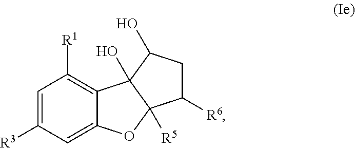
C1([R3])=CC([R1])=C2C(=C1)OC1([R5])C2(O)C(O)CC1[R6]
